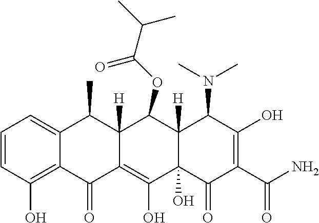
C1=CC(O)=C2C(=C1)C(C)C1([H])C(=C(O)C3(O)C([H])(C1OC(C(C)C)=O)C(N(C)C)C(O)=C(C(N)=O)C3=O)C2=O
